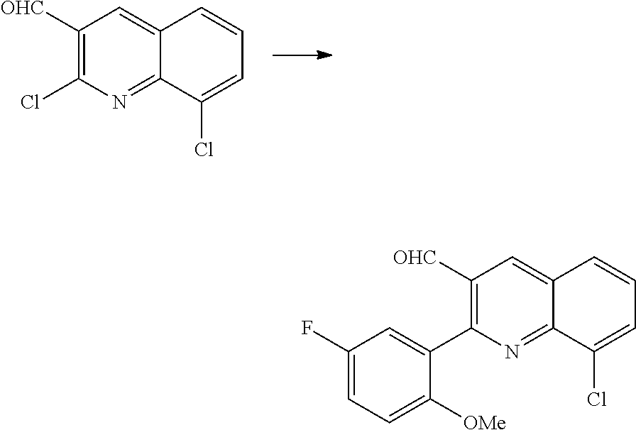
C1([OHC])=C(Cl)N=C2C(=C1)C=CC=C2Cl.C1([OHC])=C(C2=CC(F)=CC=C2[OMe])N=C2C(=C1)C=CC=C2Cl
